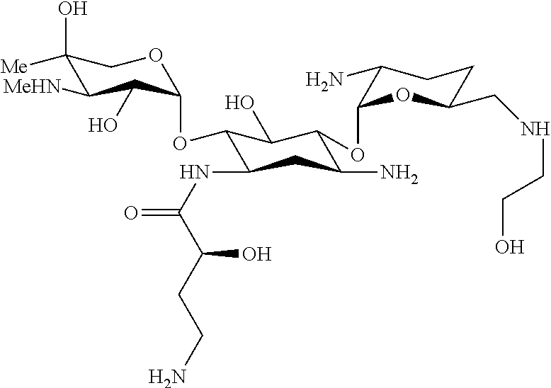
C1(O)([Me])C([MeHN])C(O)C(OC2C(NC(=O)C(CCN)O)CC(N)C(OC3C(N)CCC(CNCCO)O3)C2O)OC1
